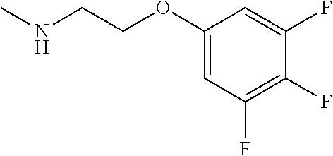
CNCCOC1=CC(F)=C(F)C(F)=C1
